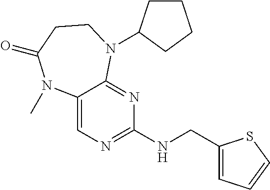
N(C1=NC=C2C(=N1)N(C1CCCC1)CCC(=O)N2C)CC1=CC=CS1
